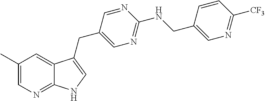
C1(C)=CN=C2C(=C1)C(CC1=CN=C(NCC3=CN=C([CF3])C=C3)N=C1)=CN2
